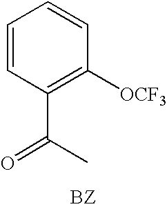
C1=CC(C(C)=O)=C([OCF3])C=C1.[BZ]
